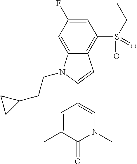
C1(C2=CN(C)C(=O)C(C)=C2)=CC2=C(S(CC)(=O)=O)C=C(F)C=C2N1CCC1CC1
